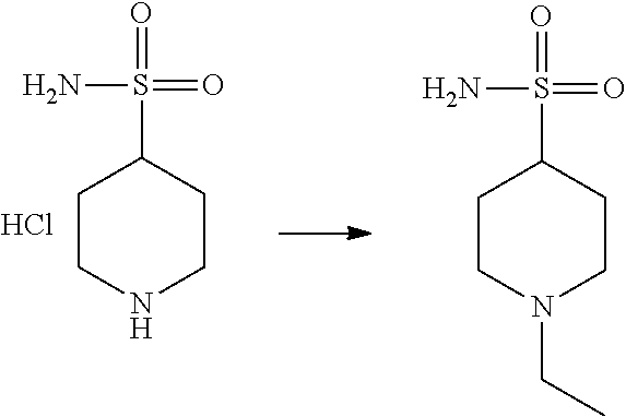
C1CNCCC1S(=O)(=O)N.Cl.C1CN(CC)CCC1S(=O)(=O)N
